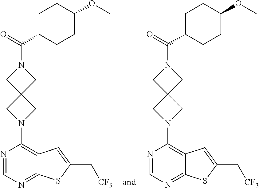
N1=CN=C2C(=C1N1CC3(C1)CN(C(=O)C1CCC(OC)CC1)C3)C=C(C[CF3])S2.N1=CN=C2C(=C1N1CC3(C1)CN(C(=O)C1CCC(OC)CC1)C3)C=C(C[CF3])S2
